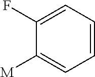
C1(F)=CC=CC=C1[M]
